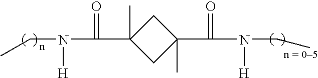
CCN(C(=O)C1(C)CC(C(N(CC)[H])=O)(C)C1)[H]
